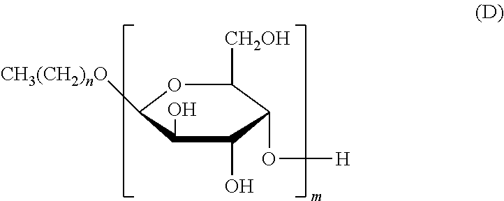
O1C([CH3(CH2)nO])C(O)C(O)C(O[H])C1[CH2OH]
